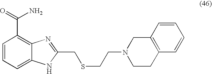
C1=CC=C2C(=C1C(=O)N)N=C(CSCCN1CCC3=C(C1)C=CC=C3)[N H]2
